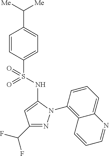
C1(C([Me])[Me])=CC=C(S(=O)(=O)NC2=CC(C(F)F)=NN2C2=C3C(=CC=C2)N=CC=C3)C=C1
